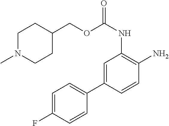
C1=C(C2=CC=C(F)C=C2)C=CC(N)=C1NC(OCC1CCN(C)CC1)=O
